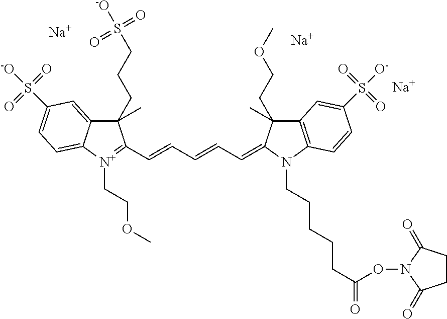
[Na].[Na].C1(C)(CCCS(=O)(=O)[-O])C2=CC(S(=O)(=O)[-O])=CC=C2[N+](CCOC)=C1C=CC=CC=C1C(C)(CCOC)C2=C(N1CCCCCC(=O)ON1C(=O)CCC1=O)C=CC(S(=O)(=O)[O-])=C2.[Na]
